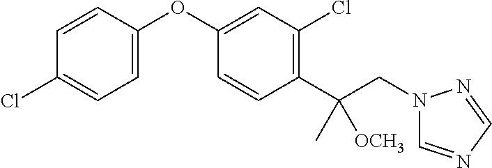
C1=CC(OC2=CC(Cl)=C(C(CN3C=NC=N3)(C)[OCH3])C=C2)=CC=C1Cl
